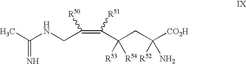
C(NCC(=C(C(CC([CO2H])([R52])N)([R53])[R54])[R51])[R50])(C)=N
